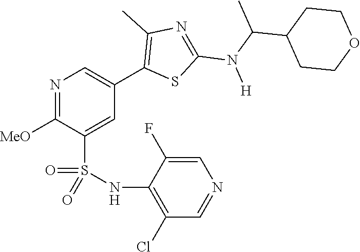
N1=C([MeO])C(S(NC2=C(Cl)C=NC=C2F)(=O)=O)=CC(C2=C(C)N=C(N(C(C)C3CCOCC3)[H])S2)=C1
